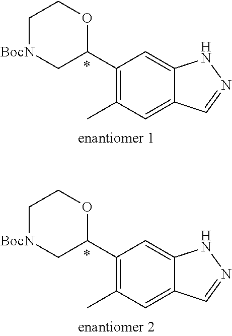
C1(C2C[BocN]CCO2)=C(C)C=C2C(=C1)NN=C2.C1(C2C[BocN]CCO2)=C(C)C=C2C(=C1)NN=C2
